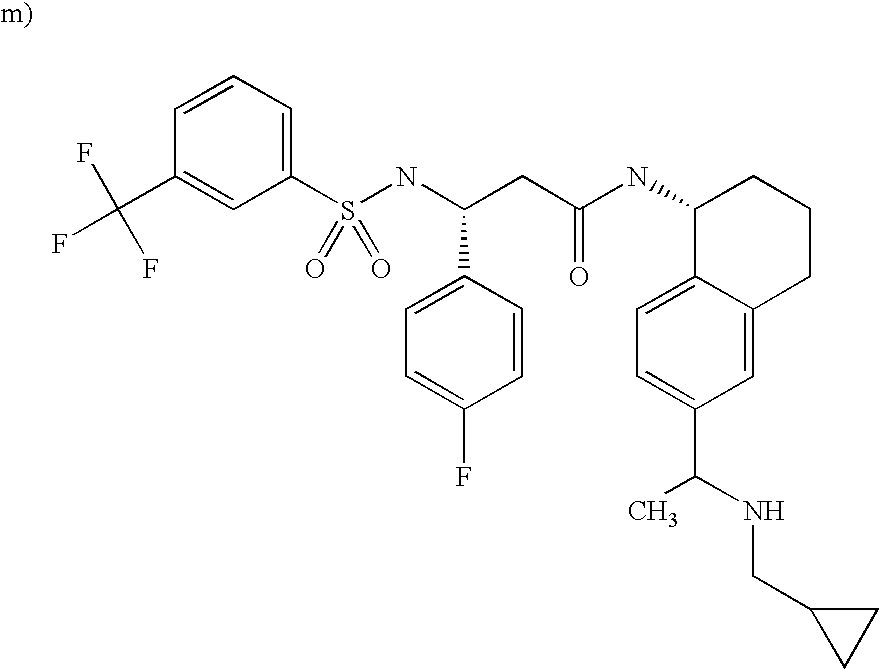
C1(C(F)(F)F)=CC(S(NC(CC(NC2C3=CC=C(C(NCC4CC4)C)C=C3CCC2)=O)C2=CC=C(F)C=C2)(=O)=O)=CC=C1
